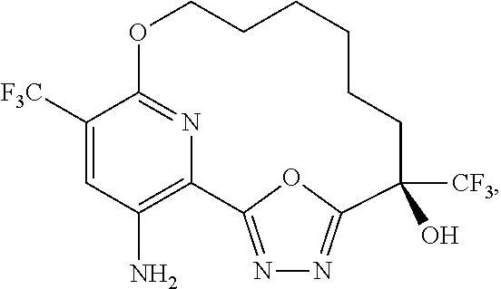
C1([F3C])=CC(N)=C2N=C1OCCCCCCC([CF3])(O)C1=NN=C2O1
